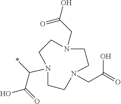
C1N(CC(O)=O)CCN(CC(=O)O)CCN(C(*)C(=O)O)C1
